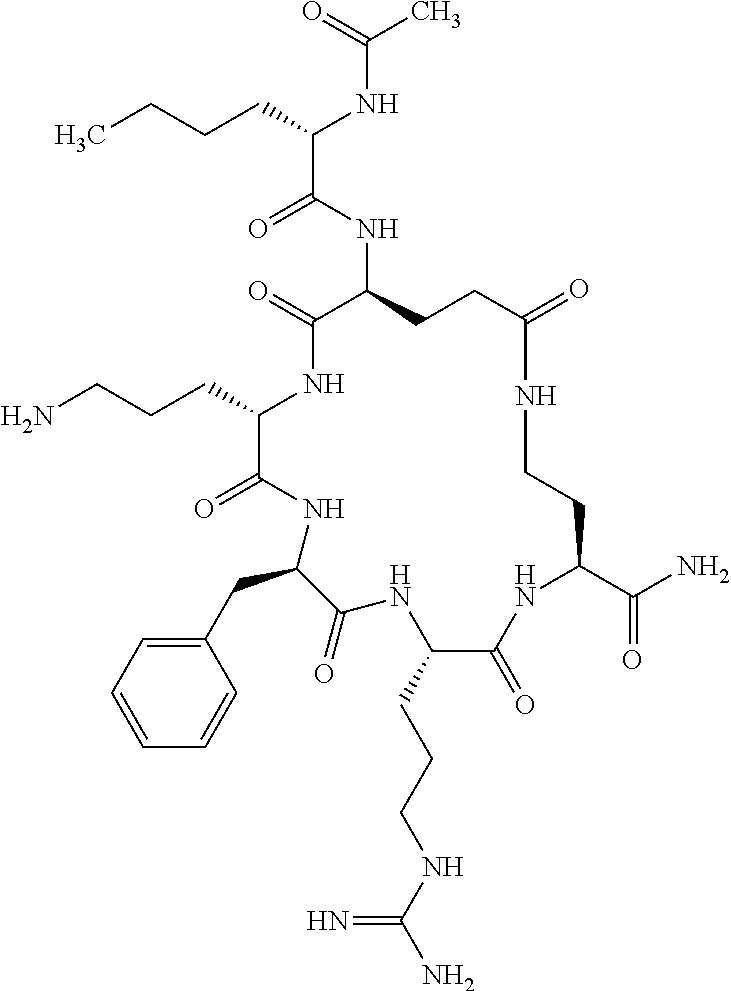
C(C1NC(=O)C(NC(C(CCCC)NC(C)=O)=O)CCC(=O)NCCC(C(N)=O)NC(=O)C(CCCNC(N)=N)NC(=O)C(CC2=CC=CC=C2)NC1=O)CCN
